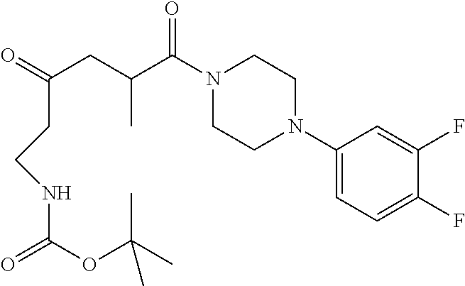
C1(N2CCN(C(C(CC(=O)CCNC(=O)OC(C)(C)C)C)=O)CC2)=CC=C(F)C(F)=C1
